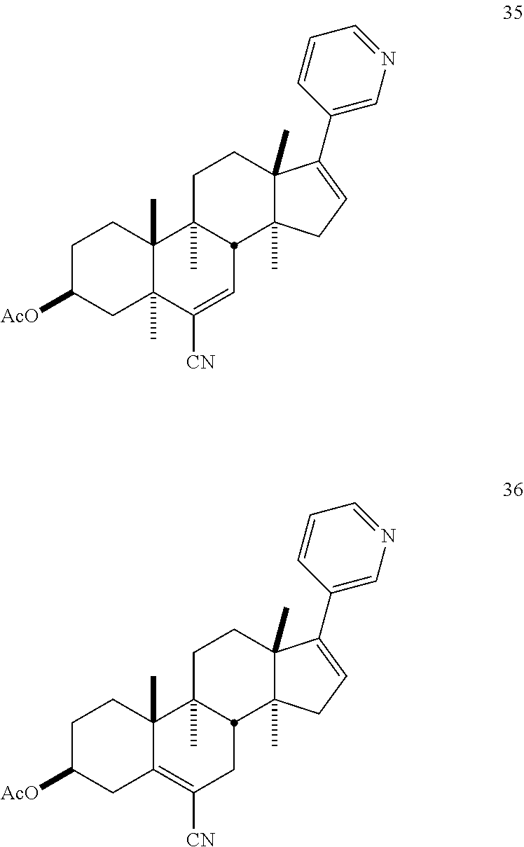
C1C([AcO])CC2(C)C(C)(C1)C1(C)CCC3(C)C(C)(CC=C3C3=CN=CC=C3)C1C=C2[CN].C1C([AcO])CC2=C([CN])CC3C(C)(C2(C)C1)CCC1(C)C3(C)CC=C1C1=CN=CC=C1
